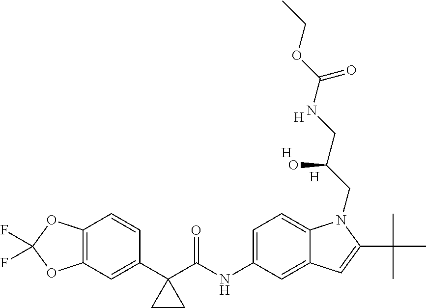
C1(C2(C(NC3=CC=C4C(=C3)C=C(C(C)(C)C)N4CC(CNC(OCC)=O)O)=O)CC2)=CC2=C(C=C1)OC(F)(F)O2.[H].[H].[H]
